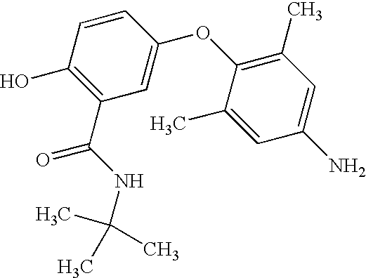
C1(O)=C(C(NC(C)(C)C)=O)C=C(OC2=C(C)C=C(N)C=C2C)C=C1
